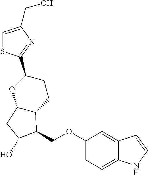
C1=C(CO)N=C(C2CCC3C(O2)CC(O)C3COC2=CC=C3C(=C2)C=CN3)S1
